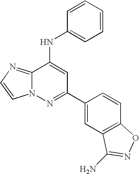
C12=NC=CN1N=C(C1=CC3=C(C=C1)ON=C3N)C=C2NC1=CC=CC=C1
